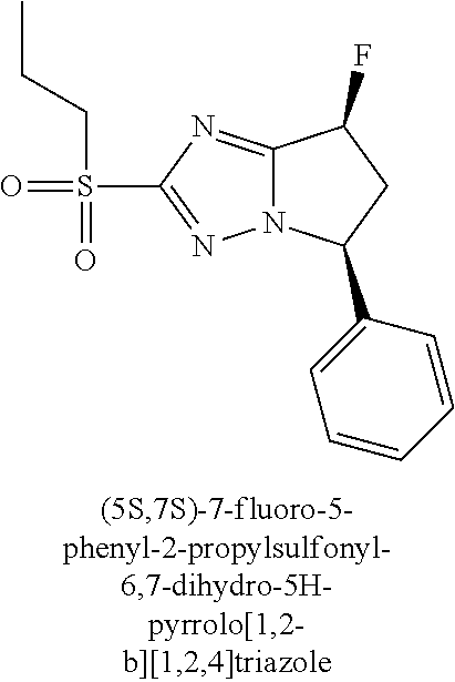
C12=NC(S(CCC)(=O)=O)=NN1C(C1=CC=CC=C1)CC2F
